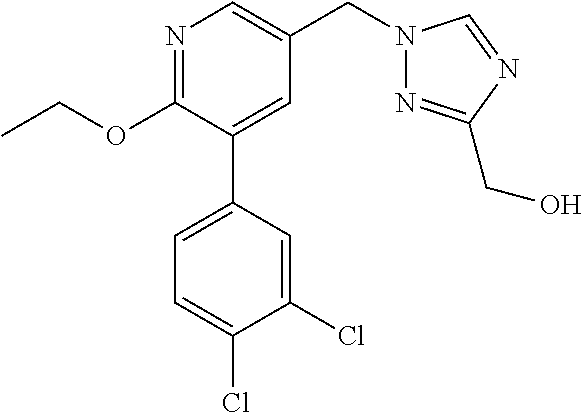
C1(OCC)=NC=C(CN2N=C(CO)N=C2)C=C1C1=CC=C(Cl)C(Cl)=C1
